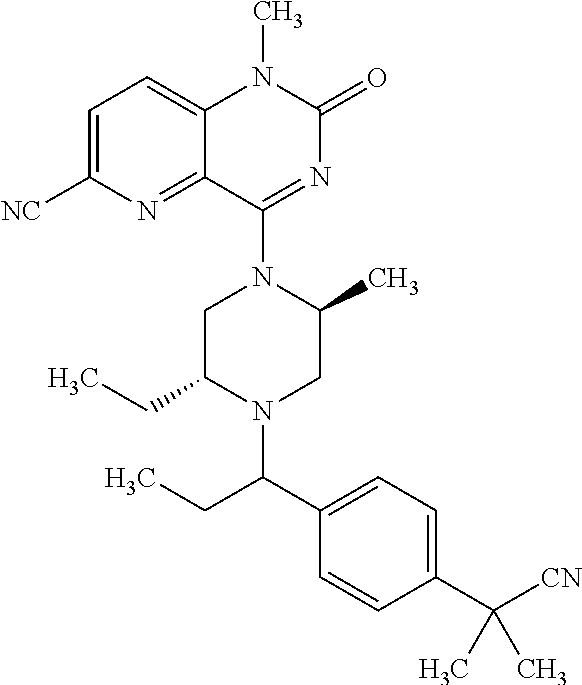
C1C(CC)N(C(C2=CC=C(C([CN])(C)C)C=C2)CC)CC(C)N1C1=NC(=O)N(C)C2=CC=C([NC])N=C12
